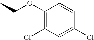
C1=CC(Cl)=CC(Cl)=C1OCC
